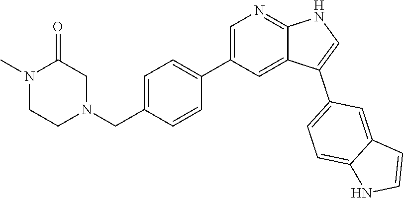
C1=C(CN2CC(=O)N(C)CC2)C=CC(C2=CN=C3C(=C2)C(C2=CC=C4C(=C2)C=CN4)=CN3)=C1
